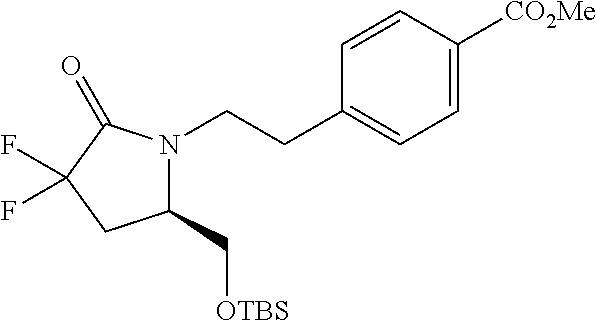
C1(C[OTBS])N(CCC2=CC=C([CO2Me])C=C2)C(=O)C(F)(F)C1
